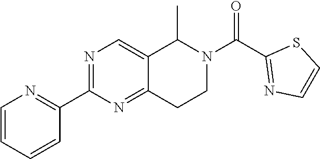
C1=CC=CC(C2=NC=C3C(=N2)CCN(C(=O)C2=NC=CS2)C3C)=N1
